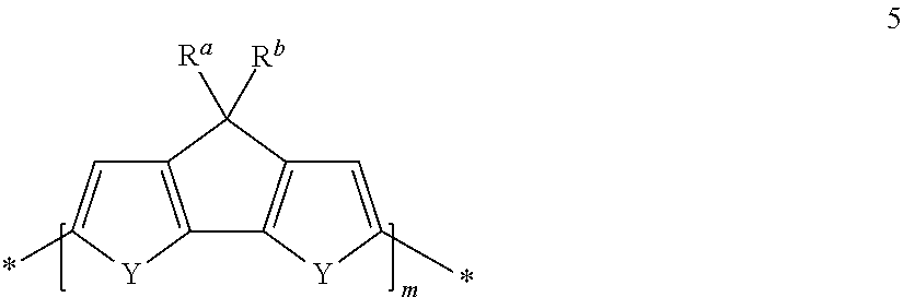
C12=C([Y]C(*)=C1)C1=C(C2([Ra])[Rb])C=C(*)[Y]1
